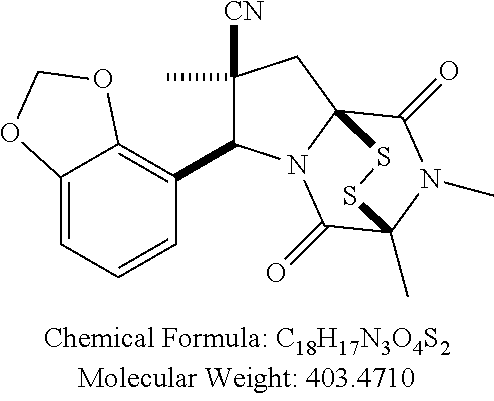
C12=CC=CC(C3C(C)([CN])CC45N3C(=O)C(C)(N(C)C4=O)SS5)=C1OCO2
